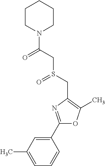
C1(C2=NC(CS(=O)CC(=O)N3CCCCC3)=C(C)O2)=CC(C)=CC=C1
